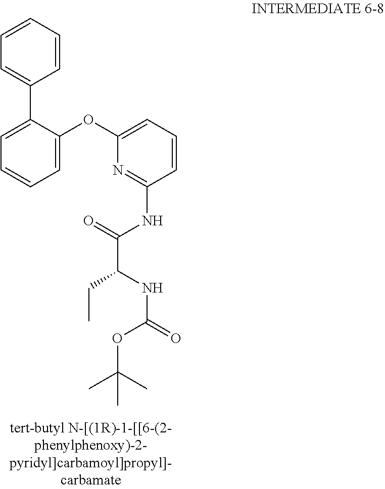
C1=C(OC2=CC=CC(NC(C(CC)NC(=O)OC(C)(C)C)=O)=N2)C(C2=CC=CC=C2)=CC=C1
